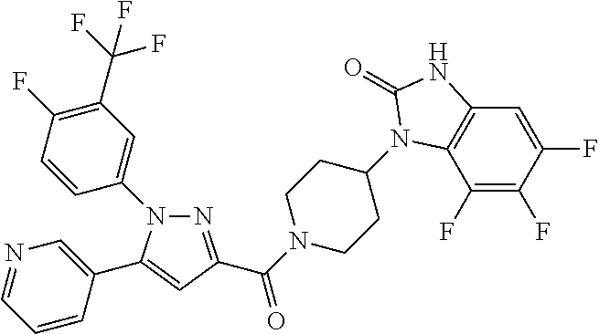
N1=C(C(=O)N2CCC(N3C4=C(C=C(F)C(F)=C4F)NC3=O)CC2)C=C(C2=CN=CC=C2)N1C1=CC(C(F)(F)F)=C(F)C=C1
